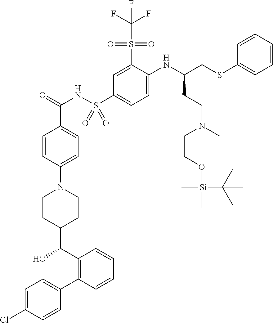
C1=CC=CC(SCC(NC2=CC=C(S(NC(=O)C3=CC=C(N4CCC(C(C5=C(C6=CC=C(Cl)C=C6)C=CC=C5)O)CC4)C=C3)(=O)=O)C=C2S(=O)(=O)C(F)(F)F)CCN(CCO[Si](C)(C(C)(C)C)C)C)=C1
